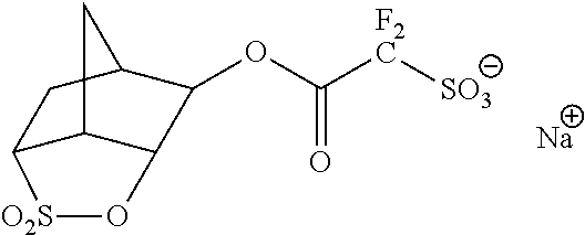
C12C3C(C(OC([F2C][SO3])=O)C(C1)C3)O[O2S]2.[Na]
